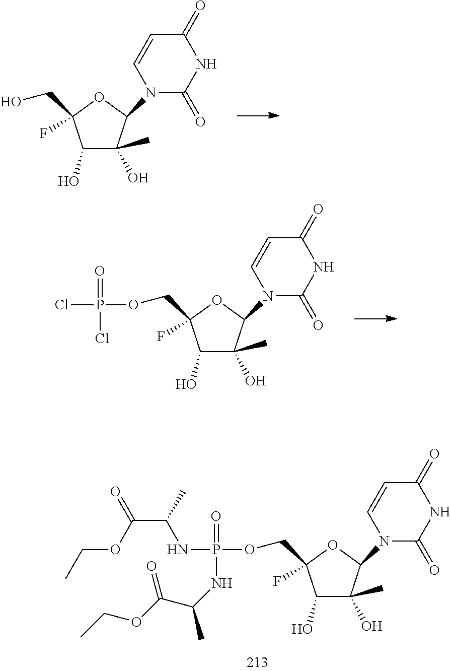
C1(O)C(O)(C)C(N2C(=O)NC(=O)C=C2)OC1(COP(NC(C(OCC)=O)C)(=O)NC(C)C(OCC)=O)F.C1(O)C(O)(C)C(N2C(=O)NC(=O)C=C2)OC1(CO)F.C1(O)C(O)(C)C(N2C(=O)NC(=O)C=C2)OC1(COP(Cl)(=O)Cl)F
